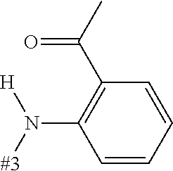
[#3]N(C1=C(C(C)=O)C=CC=C1)[H]
